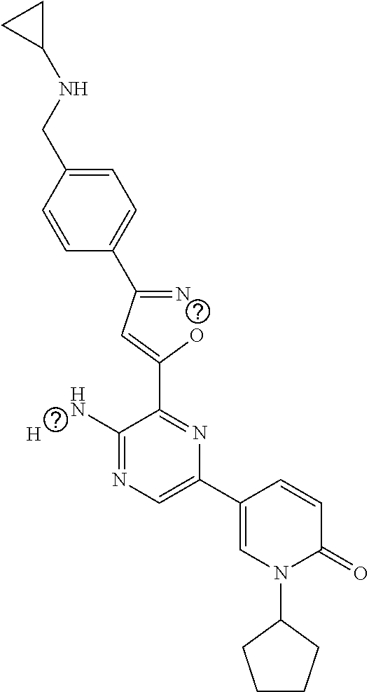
[H].C1=CC(CNC2CC2)=CC=C1C(=N)C=C(O)C1=NC(C2=CN(C3CCCC3)C(=O)C=C2)=CN=C1N
